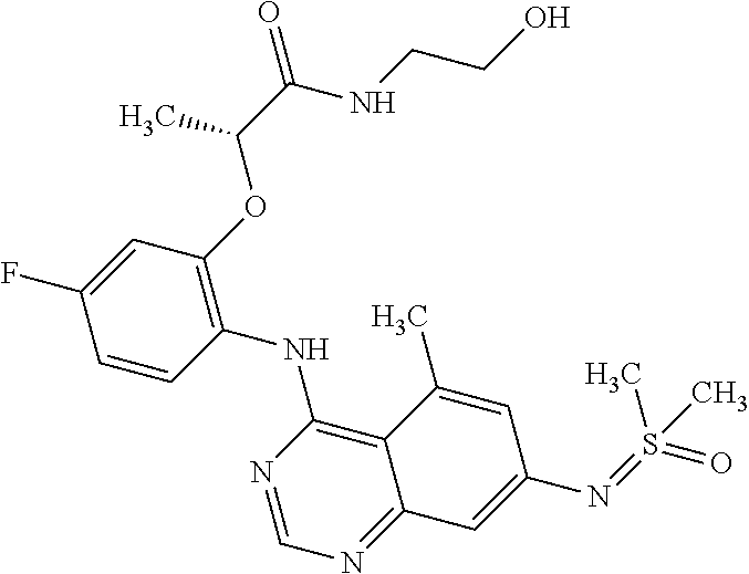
C1=CC(NC2=C3C(=NC=N2)C=C(N=S(=O)(C)C)C=C3C)=C(OC(C(=O)NCCO)C)C=C1F
